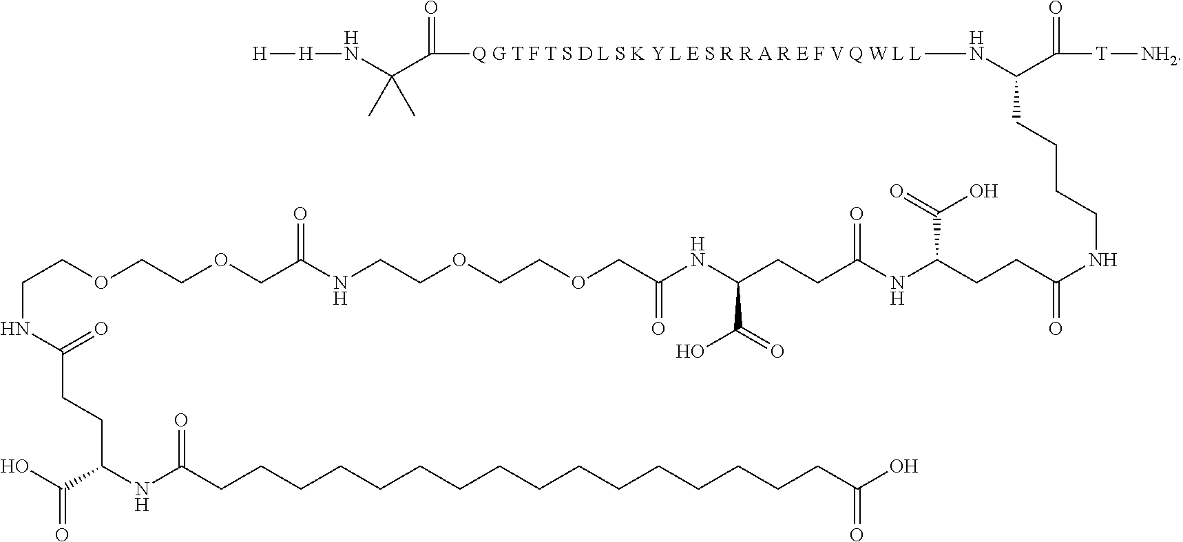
C(NC(=O)CCC(NC(CCCCCCCCCCCCCCCCC(O)=O)=O)C(O)=O)COCCOCC(NCCOCCOCC(NC(CCC(NC(CCC(NCCCCC(C(=O)[T][NH2])N[Q G T F T S D L S K Y L E S R R A R E F V Q W L L]C(C(N[H][H])(C)C)=O)=O)C(=O)O)=O)C(=O)O)=O)=O
